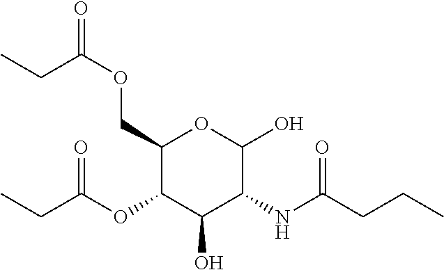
O(CC1C(OC(CC)=O)C(O)C(NC(=O)CCC)C(O)O1)C(CC)=O
